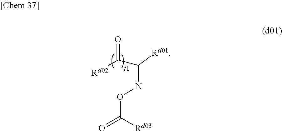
[Rd02]C(C(=NOC([Rd03])=O)[Rd01])=O
